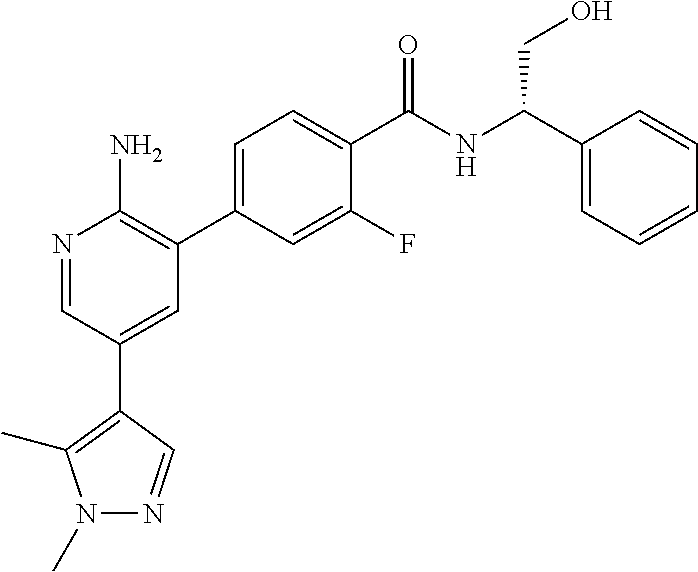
N1=CC(C2=C(C)N(C)N=C2)=CC(C2=CC=C(C(NC(C3=CC=CC=C3)CO)=O)C(F)=C2)=C1N
